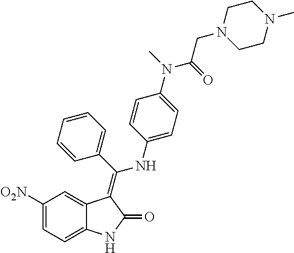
C1([O2N])=CC=C2C(=C1)C(=C(C1=CC=CC=C1)NC1=CC=C(N(C)C(=O)CN3CCN(C)CC3)C=C1)C(=O)N2
